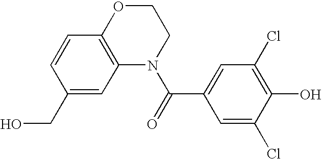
C1OC2=C(N(C(=O)C3=CC(Cl)=C(O)C(Cl)=C3)C1)C=C(CO)C=C2
